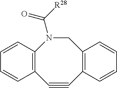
C1=CC2=C(C=C1)C#CC1=C(CN2C([R28])=O)C=CC=C1
